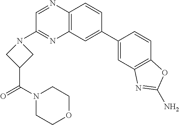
C1=C(C2=CC3=C(N=CC(N4CC(C(N5CCOCC5)=O)C4)=N3)C=C2)C=CC2=C1N=C(N)O2
